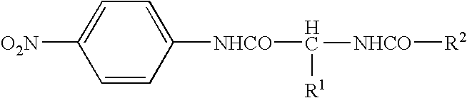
[O2N]C1=CC=C([NHCO]C([R1])[NHCO][R2])C=C1
